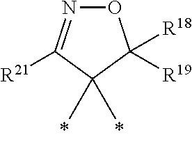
O1N=C([R21])C(C)(C)C1([R18])[R19]
